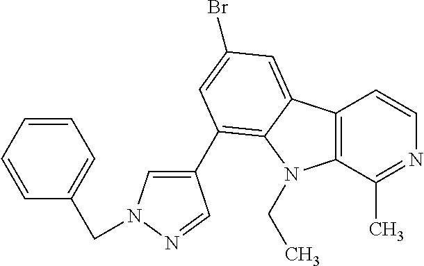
C12=C(C(C)=NC=C1)N(CC)C1=C(C3=CN(CC4=CC=CC=C4)N=C3)C=C(Br)C=C21
